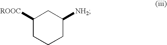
C1([ROOC])CCCC([NH2])C1
